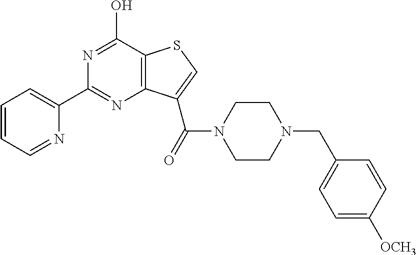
C1(C2=CC=CC=N2)=NC2=C(C(O)=N1)SC=C2C(=O)N1CCN(CC2=CC=C([OCH3])C=C2)CC1
